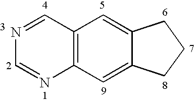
C12=C(C=C3C(=C1)CCC3)N=CN=C2
